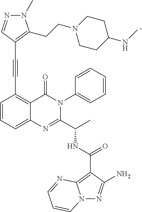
C1=CC=C2C(=C1C#CC1=C(CCN3CCC(NC)CC3)N(C)N=C1)C(=O)N(C1=CC=CC=C1)C(C(C)NC(C1=C3N(N=C1N)C=CC=N3)=O)=N2
